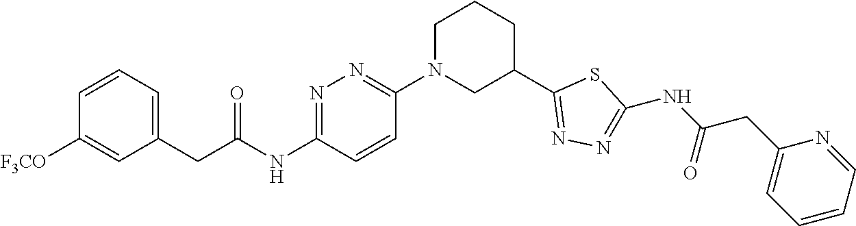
C1=CC=C(CC(NC2=NN=C(N3CC(C4=NN=C(NC(CC5=CC=CC=N5)=O)S4)CCC3)C=C2)=O)C=C1[F3CO]
